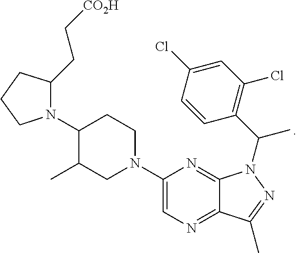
N1(C2C(C)CN(C3=CN=C4C(=N3)N(C(C3=C(Cl)C=C(Cl)C=C3)C)N=C4C)CC2)C(CC[CO2H])CCC1
